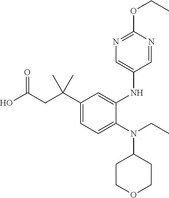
C1(N(C2CCOCC2)CC)=CC=C(C(CC(O)=O)(C)C)C=C1NC1=CN=C(OCC)N=C1
